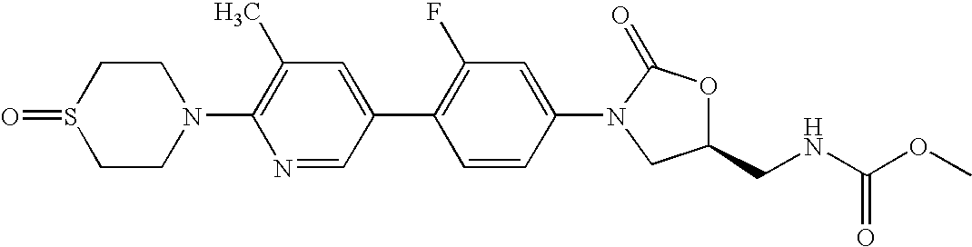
C1CN(C2=C(C)C=C(C3=C(F)C=C(N4C(=O)OC(CNC(OC)=O)C4)C=C3)C=N2)CCS1=O
